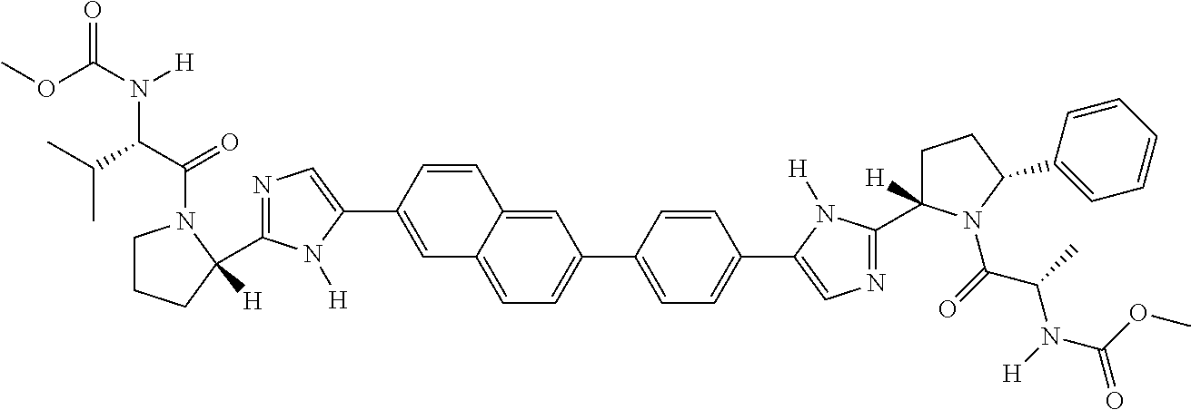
C1(C2=CN=C(C3([H])CCCN3C(C(C(C)C)N(C(OC)=O)[H])=O)N2[H])=CC2=CC=C(C3=CC=C(C4=CN=C(C5([H])CCC(C6=CC=CC=C6)N5C(=O)C(C)N(C(OC)=O)[H])N4[H])C=C3)C=C2C=C1
